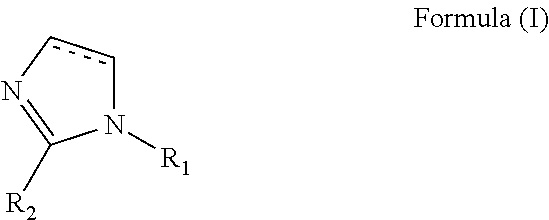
N1([R1])ccN=C1[R2]
